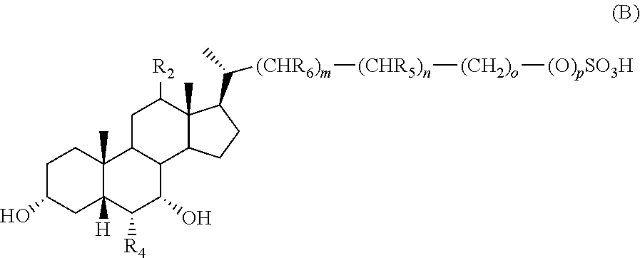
C1C(O)CC2([H])C(C)(C1)C1C(C(O)C2[R4])C2C(C)(C([R2])C1)C(C(C)[(CHR6)m][(CHR5)n][(CH2)o][(O)pSO3H])CC2
